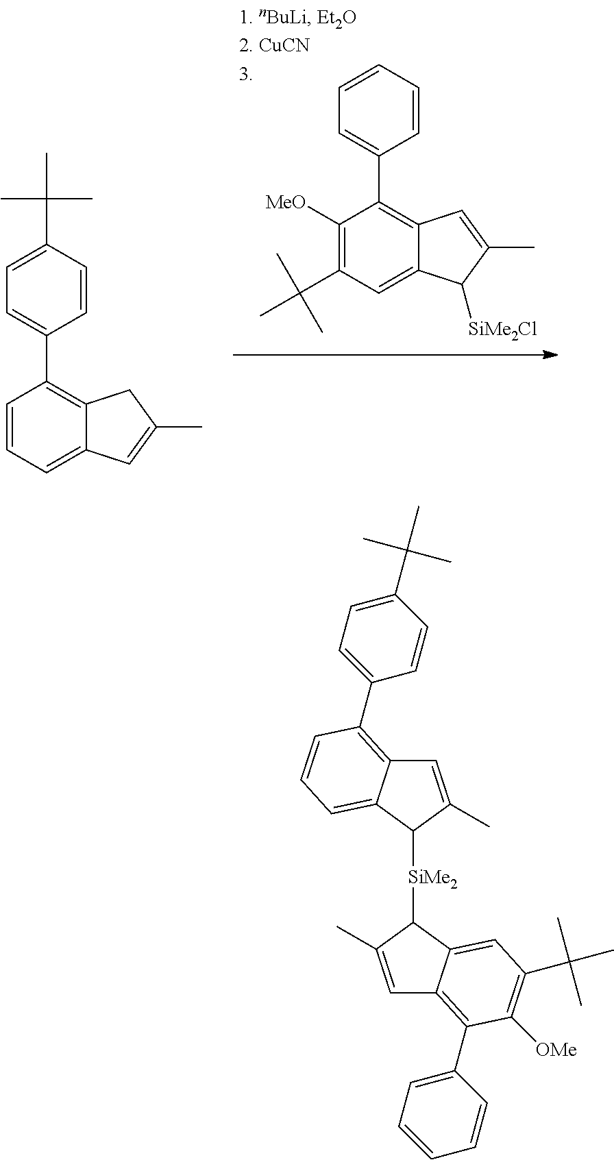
C12=CC(C(C)(C)C)=C([MeO])C(C3=CC=CC=C3)=C1C=C(C)C2[SiMe2Cl].C12=CC=CC(C3=CC=C(C(C)(C)C)C=C3)=C1CC(C)=C2.C1=C(C)C([SiMe2]C2C(C)=CC3=C(C4=CC=CC=C4)C([OMe])=C(C(C)(C)C)C=C23)C2=CC=CC(C3=CC=C(C(C)(C)C)C=C3)=C12
